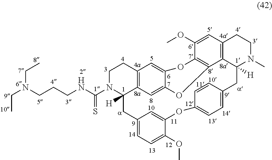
C1N(C(NCCCN(CC)CC)=S)C2([H])C3=C(C1)C=C1C(=C3)OC3=C(O1)C(OC)=CC1=C3C([H])(N(C)CC1)CC1=CC=C(OC3=CC(=CC=C3OC)C2)C=C1
